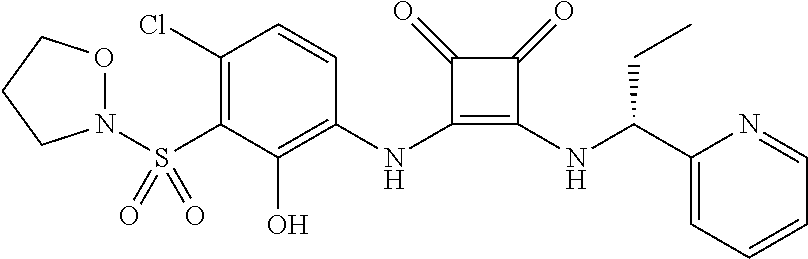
C1(S(=O)(=O)N2OCCC2)=C(Cl)C=CC(NC2=C(NC(C3=CC=CC=N3)CC)C(=O)C2=O)=C1O
